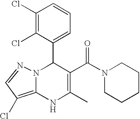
C1(Cl)=C(Cl)C(C2N3C(=C(Cl)C=N3)NC(C)=C2C(=O)N2CCCCC2)=CC=C1
